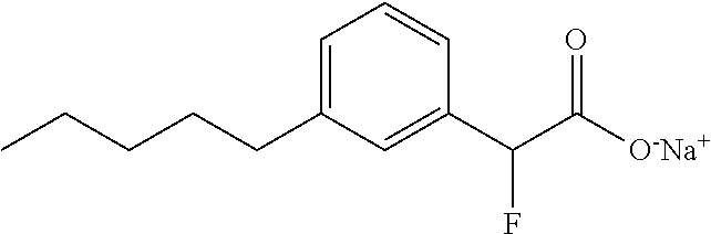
C1(C(C([O-Na+])=O)F)=CC(CCCCC)=CC=C1
